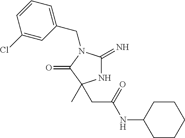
N1C(=N)N(CC2=CC=CC(Cl)=C2)C(=O)C1(C)CC(NC1CCCCC1)=O
